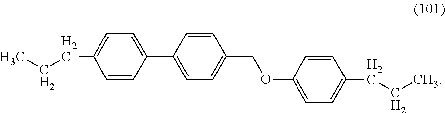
CCCC1=CC=C(C2=CC=C(COC3=CC=C(CCC)C=C3)C=C2)C=C1
